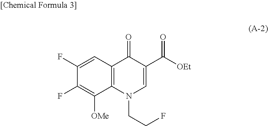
C12=C(N(CCF)C=C(C([OEt])=O)C1=O)C([OMe])=C(F)C(F)=C2
